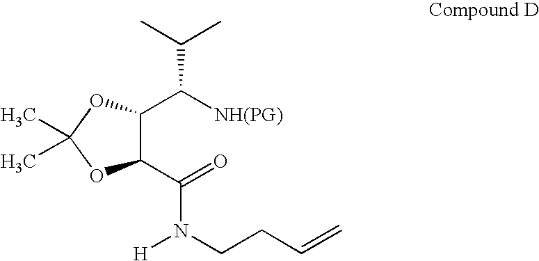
C1(C([NH(PG)])C(C)C)C(C(=O)N(CCC=C)[H])OC(C)(C)O1
